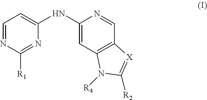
C1=NC([R1])=NC(NC2=CC3=C(C=N2)[X]=C([R2])N3[R4])=C1
